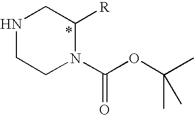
N1CCN(C(OC(C)(C)C)=O)C([R])C1
